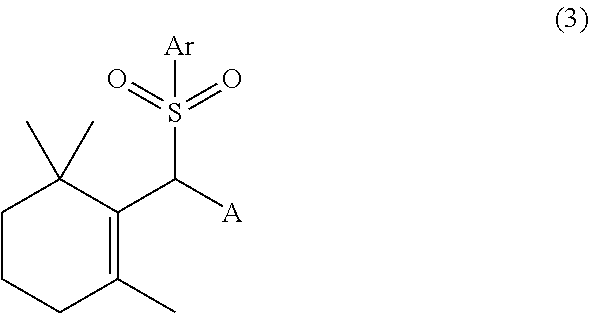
C1CCC(C)=C(C([A])S([Ar])(=O)=O)C1(C)C
